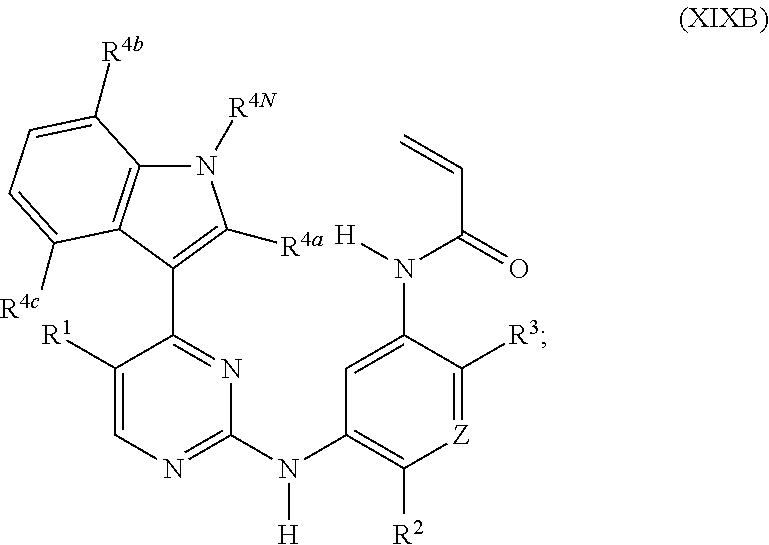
N1([R4N])C2=C(C(C3=NC(N([H])C4=C([R2])[Z]=C([R3])C(N([H])C(=O)C=C)=C4)=NC=C3[R1])=C1[R4a])C([R4c])=CC=C2[R4b]
